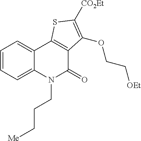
C1=CC=C2C(=C1)C1=C(C(=O)N2CCC[Me])C(OCC[OEt])=C([CO2Et])S1
